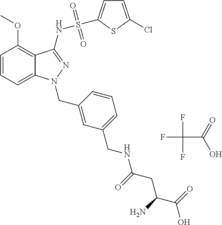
C1=CC=C2C(=C1OC)C(NS(=O)(=O)C1=CC=C(Cl)S1)=NN2CC1=CC(CNC(CC(C(=O)O)N)=O)=CC=C1.FC(F)(F)C(=O)O
